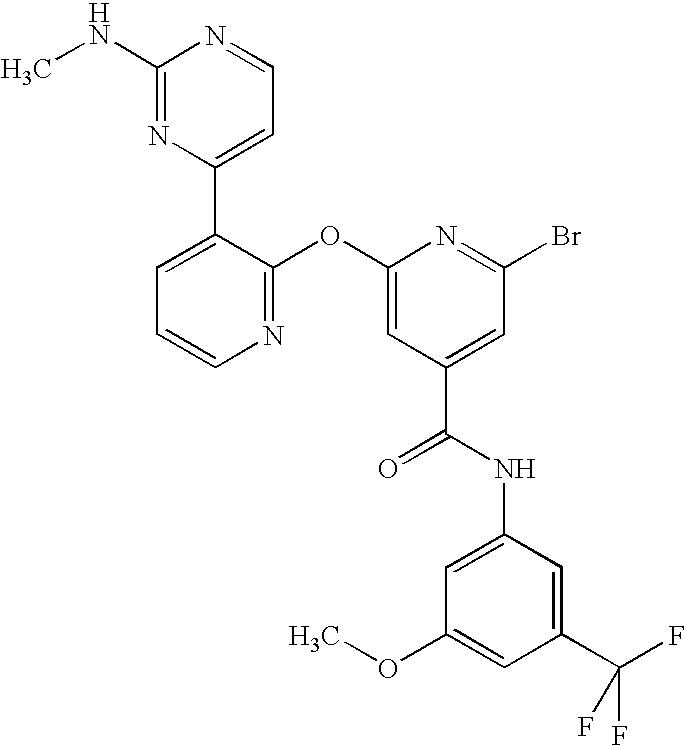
N1=C(OC2=CC(C(NC3=CC(OC)=CC(C(F)(F)F)=C3)=O)=CC(Br)=N2)C(C2=CC=NC(NC)=N2)=CC=C1
